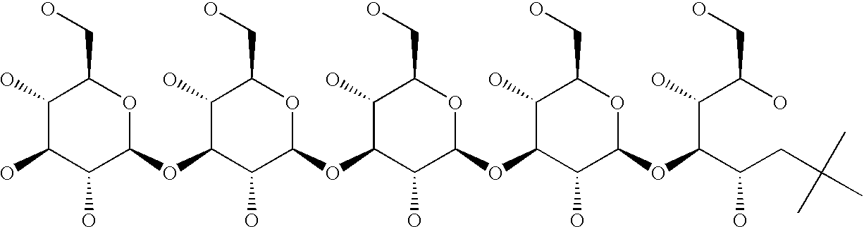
C1(O)C(OC2C(O)C(OC3C(O)C(O)C(O)C(CO)O3)C(O)C(CO)O2)C(O)C(OC2C(O)C(OC(C(CC(C)(C)C)O)C(C(O)CO)O)OC(CO)C2O)OC1CO
